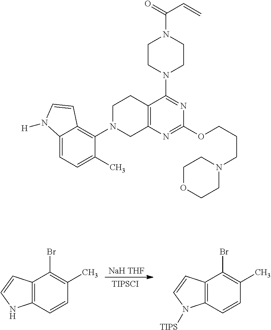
[NaH THF].[TIPSCI].C12=C(C=CC(C)=C1Br)NC=C2.C12=C(C=CC(C)=C1Br)N([TIPS])C=C2.C12=C(N=C(OCCCN3CCOCC3)N=C1N1CCN(C(=O)C=C)CC1)CN(C1=C3C(=CC=C1C)N([H])C=C3)CC2
